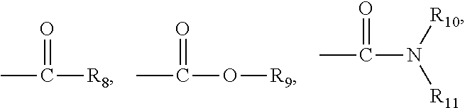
CC(=O)O[R9].CC(=O)[R8].CC(=O)N([R10])[R11]
